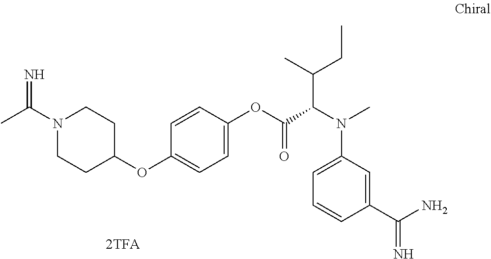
CC(N1CCC(OC2=CC=C(OC(C(N(C3=CC=CC(C(N)=N)=C3)C)C(C)CC)=O)C=C2)CC1)=N
